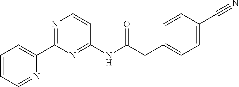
C1=CC=NC(C2=NC=CC(NC(CC3=CC=C(C#N)C=C3)=O)=N2)=C1
